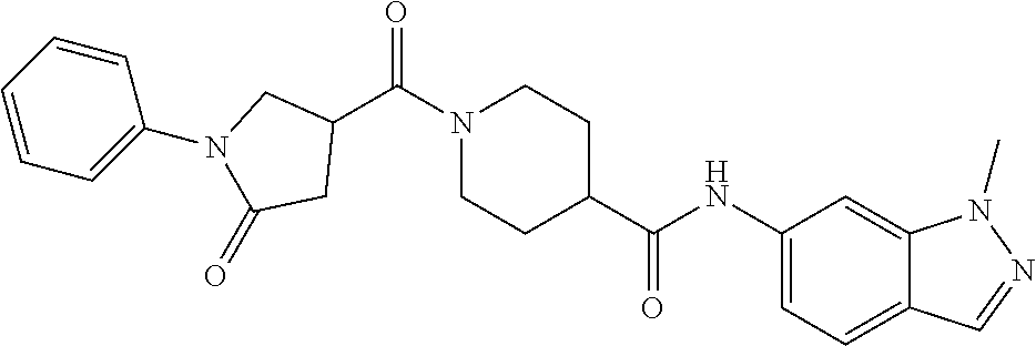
N1(C(C2CN(C3=CC=CC=C3)C(=O)C2)=O)CCC(C(NC2=CC=C3C(=C2)N(C)N=C3)=O)CC1
